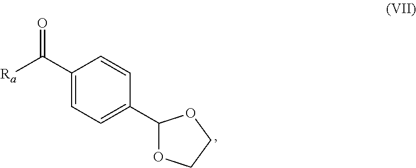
C1(C([Ra])=O)=CC=C(C2OCCO2)C=C1
